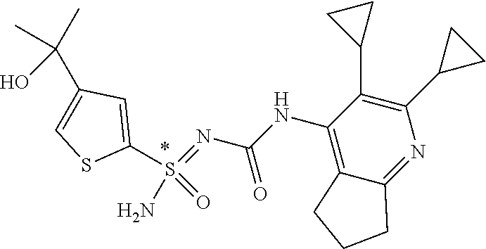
C1(S(=NC(NC2=C3C(=NC(C4CC4)=C2C2CC2)CCC3)=O)(N)=O)=CC(C(C)(C)O)=CS1
